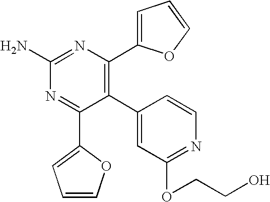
C1(C2=C(C3=CC=CO3)N=C(N)N=C2C2=CC=CO2)=CC(OCCO)=NC=C1
